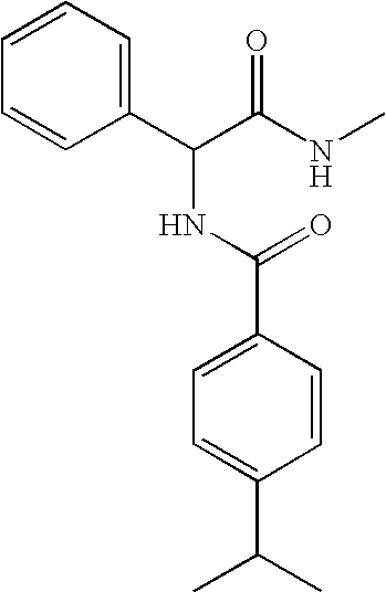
C1(C(C(NC)=O)NC(C2=CC=C(C(C)C)C=C2)=O)=CC=CC=C1
